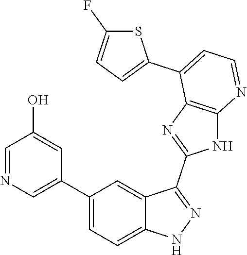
C1(C2=CC=C3C(=C2)C(C2=NC4=C(N2)N=CC=C4C2=CC=C(F)S2)=NN3)=CN=CC(O)=C1
